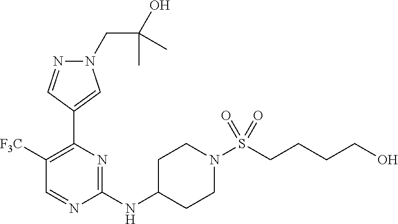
N1(CC(O)(C)C)N=CC(C2=C([F3C])C=NC(NC3CCN(S(=O)(=O)CCCCO)CC3)=N2)=C1
